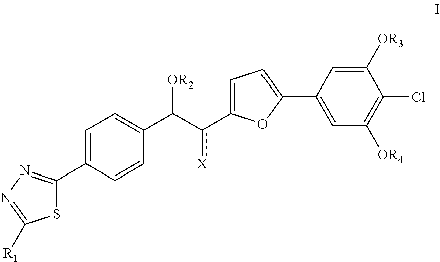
C1=C(C2=NN=C([R1])S2)C=CC(C(c(C2=CC=C(C3=CC([OR4])=C(Cl)C([OR3])=C3)O2)[X])[OR2])=C1
